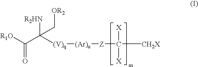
[R1O]C(C([(V)q][(Ar)u][Z]C([CH2X])([X])[X])([R2HN])C[OR2])=O
